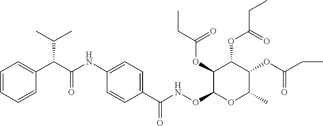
C1(C(NOC2OC(C)C(OC(CC)=O)C(OC(CC)=O)C2OC(CC)=O)=O)=CC=C(NC(=O)C(C2=CC=CC=C2)C(C)C)C=C1
